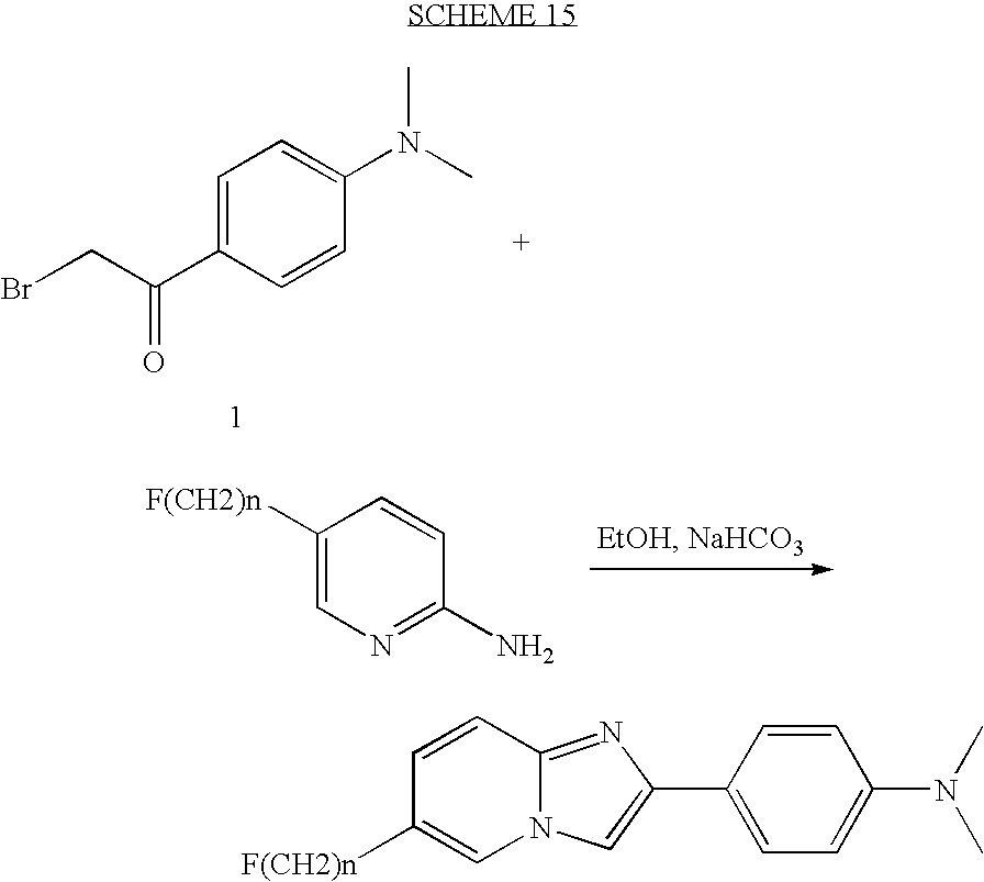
C1=C(C(CBr)=O)C=CC(N(C)C)=C1.C1([F(CH2)n])=CN=C(N)C=C1.C1=CC2=NC(C3=CC=C(N(C)C)C=C3)=CN2C=C1[F(CH2)n]
